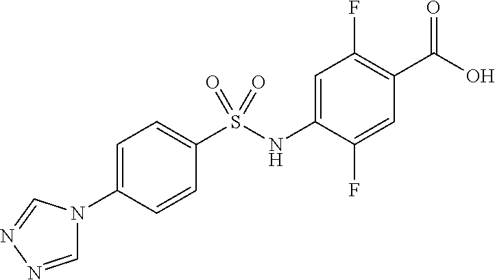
C1=C(NS(C2=CC=C(N3C=NN=C3)C=C2)(=O)=O)C(F)=CC(C(=O)O)=C1F
